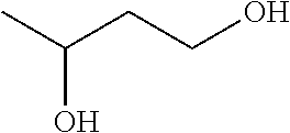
C(CCO)(O)C
